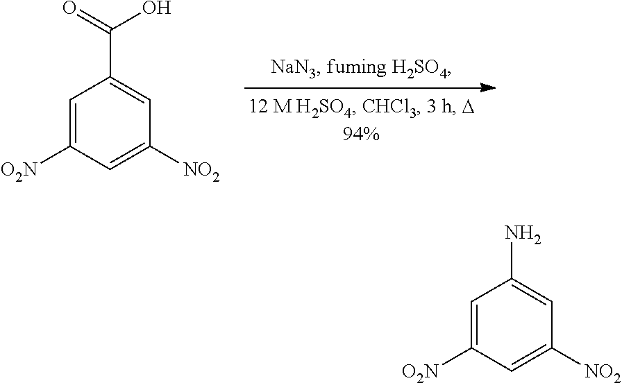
C1=C([O2N])C=C([NO2])C=C1C(O)=O.C1=C([O2N])C=C([NO2])C=C1N
